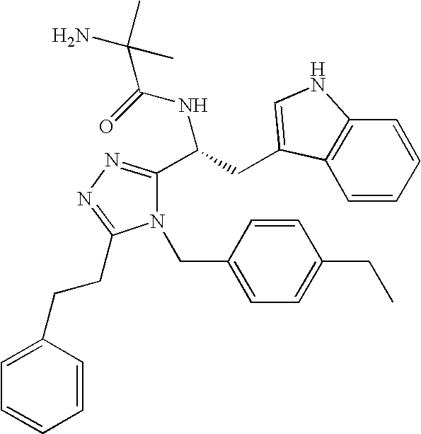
N(C(C1=NN=C(CCC2=CC=CC=C2)N1CC1=CC=C(CC)C=C1)CC1=CNC2=C1C=CC=C2)C(=O)C(C)(C)N
